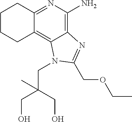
C12=NC(N)=C3C(=C1CCCC2)N(CC(CO)(CO)C)C(COCC)=N3
